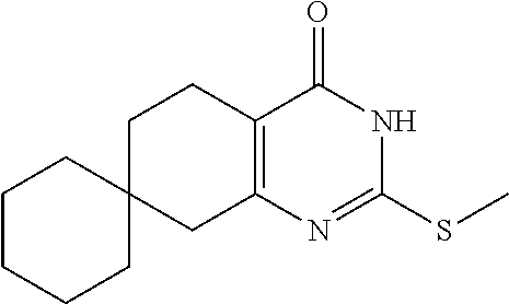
C1C2(CC3=C(C1)C(=O)NC(SC)=N3)CCCCC2
